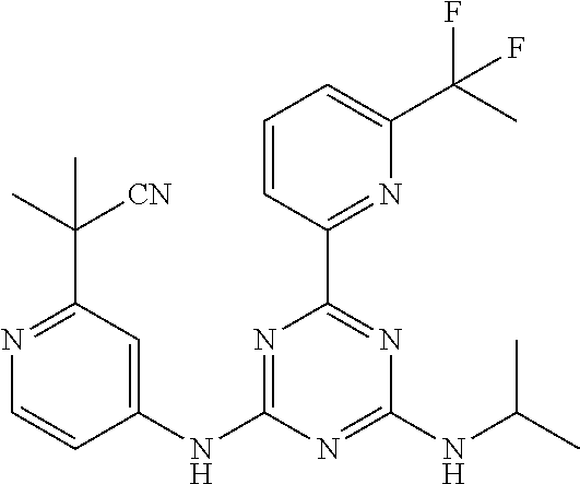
C1(NC2=NC(C3=NC(C(F)(C)F)=CC=C3)=NC(NC(C)C)=N2)=CC(C([CN])(C)C)=NC=C1
